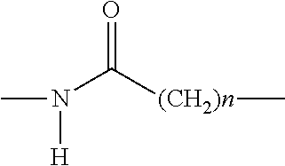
CN([H])C([(CH2)n]C)=O
